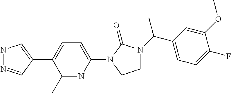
N1N=CC(C2=CC=C(N3C(=O)N(C(C4=CC=C(F)C(OC)=C4)C)CC3)N=C2C)=C1
